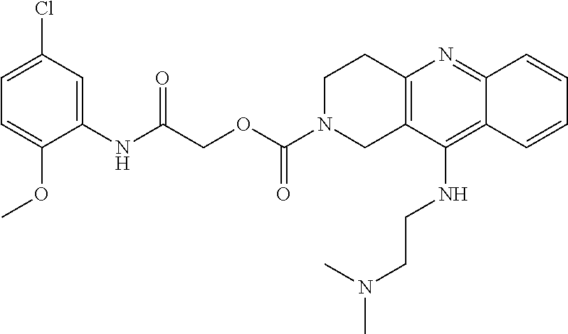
N1(C(OCC(NC2=CC(Cl)=CC=C2OC)=O)=O)CCC2=C(C1)C(NCCN(C)C)=C1C(=N2)C=CC=C1
